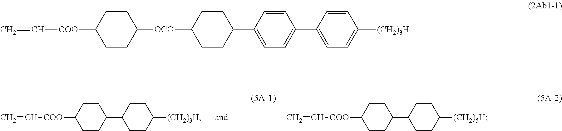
C1CC([COO]C=C)CCC1C1CCC([(CH2)3H])CC1.C1CC([COO]C=C)CCC1[OCO]C1CCC(C2=CC=C(C3=CC=C([(CH2)3H])C=C3)C=C2)CC1.C1CC([COO]C=C)CCC1C1CCC([(CH2)5H])CC1
